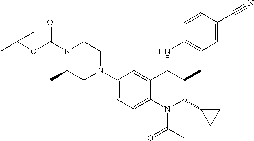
C1(N2CCN(C(OC(C)(C)C)=O)C(C)C2)=CC=C2C(=C1)C(NC1=CC=C(C#N)C=C1)C(C)C(C1CC1)N2C(C)=O
